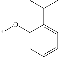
*OC1=CC=CC=C1C(C)C
